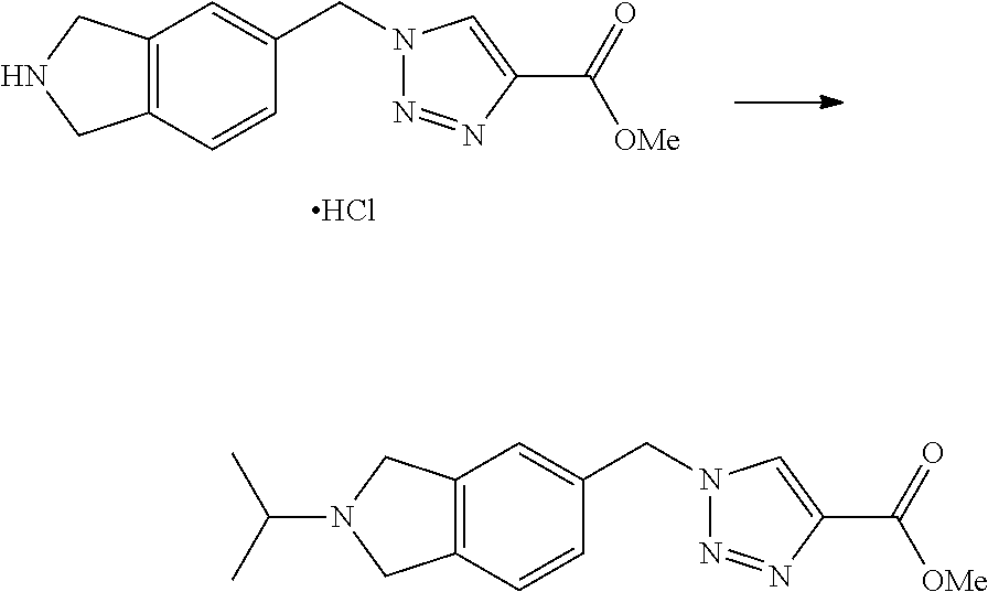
C12=C(C=CC(CN3N=NC(C(=O)[OMe])=C3)=C1)CN(C(C)C)C2.C12=C(C=CC(CN3N=NC(C(=O)[OMe])=C3)=C1)CNC2.Cl
